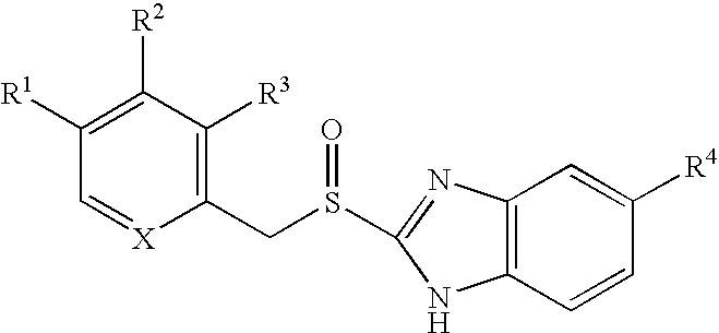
C1([R1])=C([R2])C([R3])=C(CS(=O)C2=NC3=C(N2)C=CC([R4])=C3)[X]=C1
